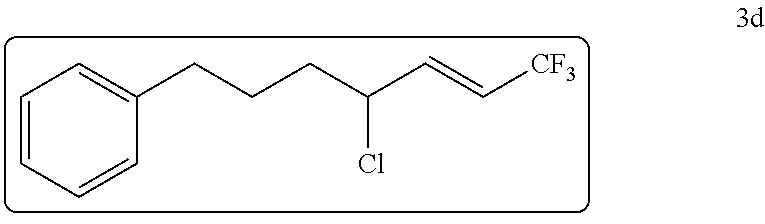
C1=CC=CC(CCCC(C=C[CF3])Cl)=C1
